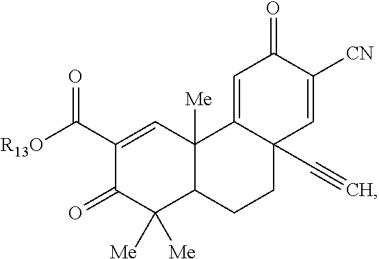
C1(C([R13O])=O)=CC2([Me])C(C([Me])([Me])C1=O)CCC1(C#C)C2=CC(=O)C([CN])=C1
